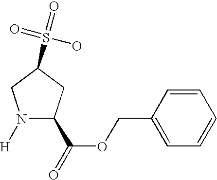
N1([H])C(C(=O)OCC2=CC=CC=C2)CC(S(=O)(=O)O)C1
